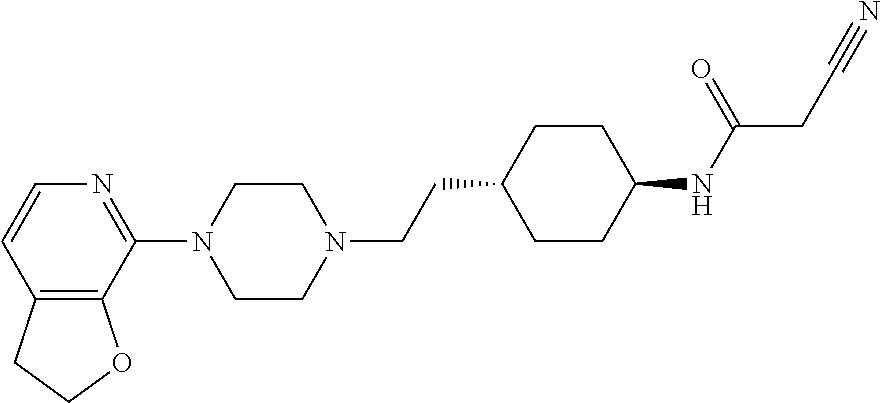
N1=C(N2CCN(CCC3CCC(NC(=O)CC#N)CC3)CC2)C2=C(C=C1)CCO2
